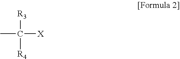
CC([X])([R3])[R4]
